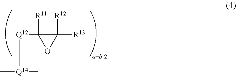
[Q14]([Q12]C1([R11])C([R13])([R12])O1)(C)C
